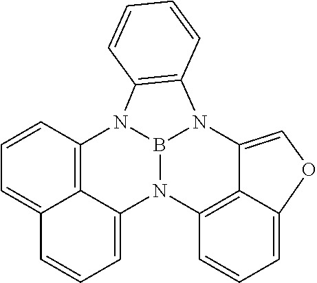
N12C3=CC=CC4=CC=CC(=C43)N3C4=C(C=CC=C4)N(C4=COC5=CC=CC1=C45)B23
